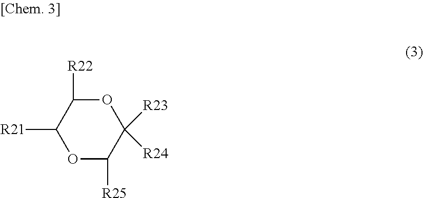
O1C([R25])C([R23])([R24])OC([R22])C1[R21]
